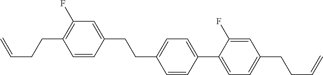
C1=CC(CCC2=CC=C(C3=CC=C(CCC=C)C=C3F)C=C2)=CC(F)=C1CCC=C
